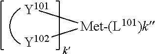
[Met-(L101)k]([Y102])[Y101]
